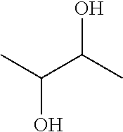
CC(O)C(O)C
